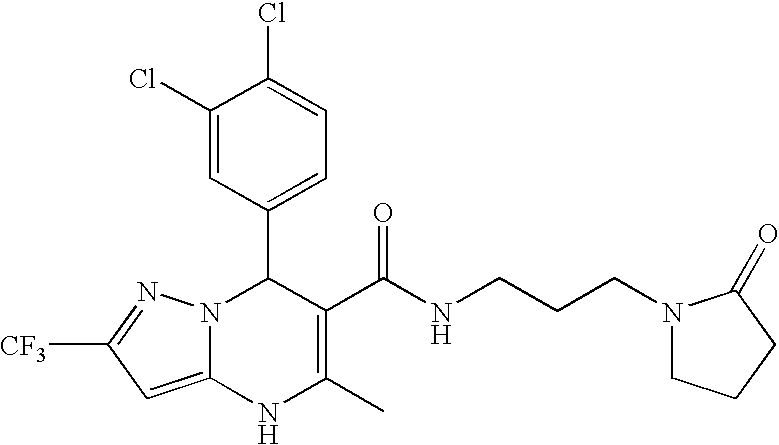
C1(Cl)=CC(C2N3C(=CC([CF3])=N3)NC(C)=C2C(NCCCN2CCCC2=O)=O)=CC=C1Cl
